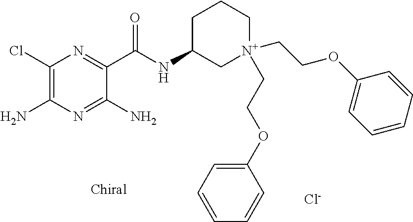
[Cl-].C1(Cl)=C(N)N=C(N)C(C(NC2C[N+](CCOC3=CC=CC=C3)(CCOC3=CC=CC=C3)CCC2)=O)=N1
